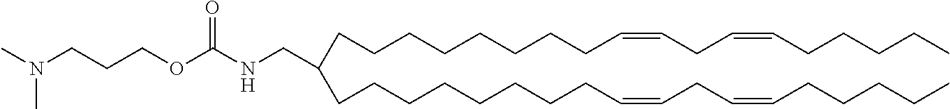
CN(CCCOC(NCC(CCCCCCCCC=CCC=CCCCCC)CCCCCCCCC=CCC=CCCCCC)=O)C
